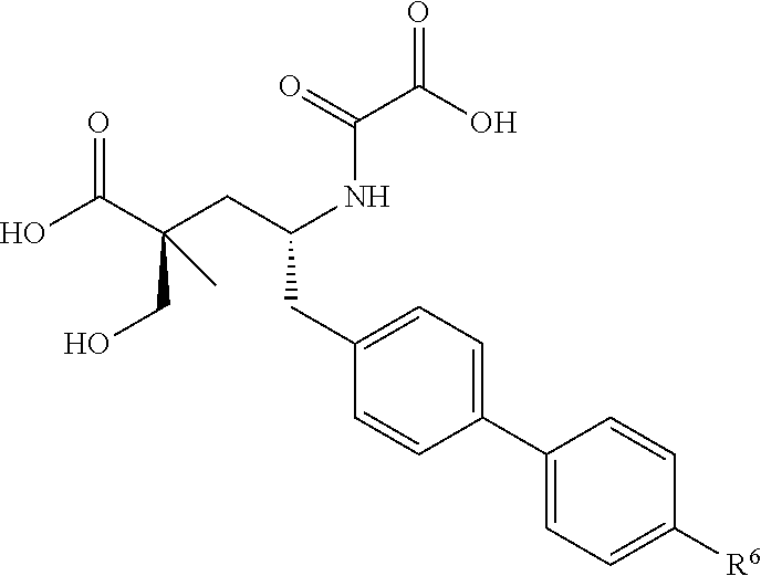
C(=O)(C(=O)O)NC(CC1=CC=C(C2=CC=C([R6])C=C2)C=C1)CC(CO)(C(O)=O)C
